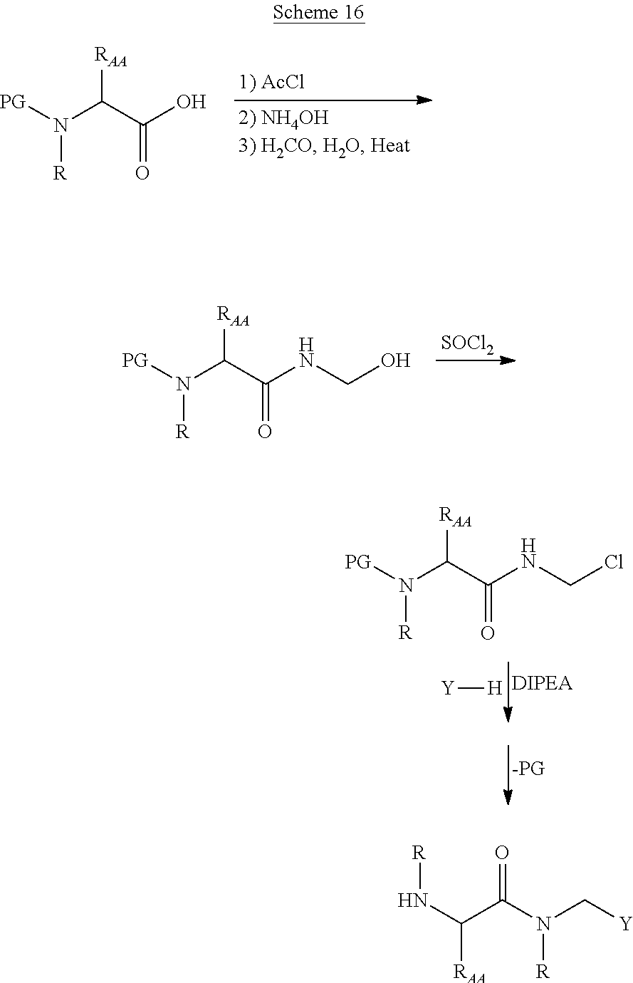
[PG]N(C(C(O)=O)[RAA])[R].[PG]N(C(C(NCO)=O)[RAA])[R].[SOCl2].[PG]N(C(C(NCCl)=O)[RAA])[R].[Y][H].N(C(C(N(C[Y])[R])=O)[RAA])[R]
